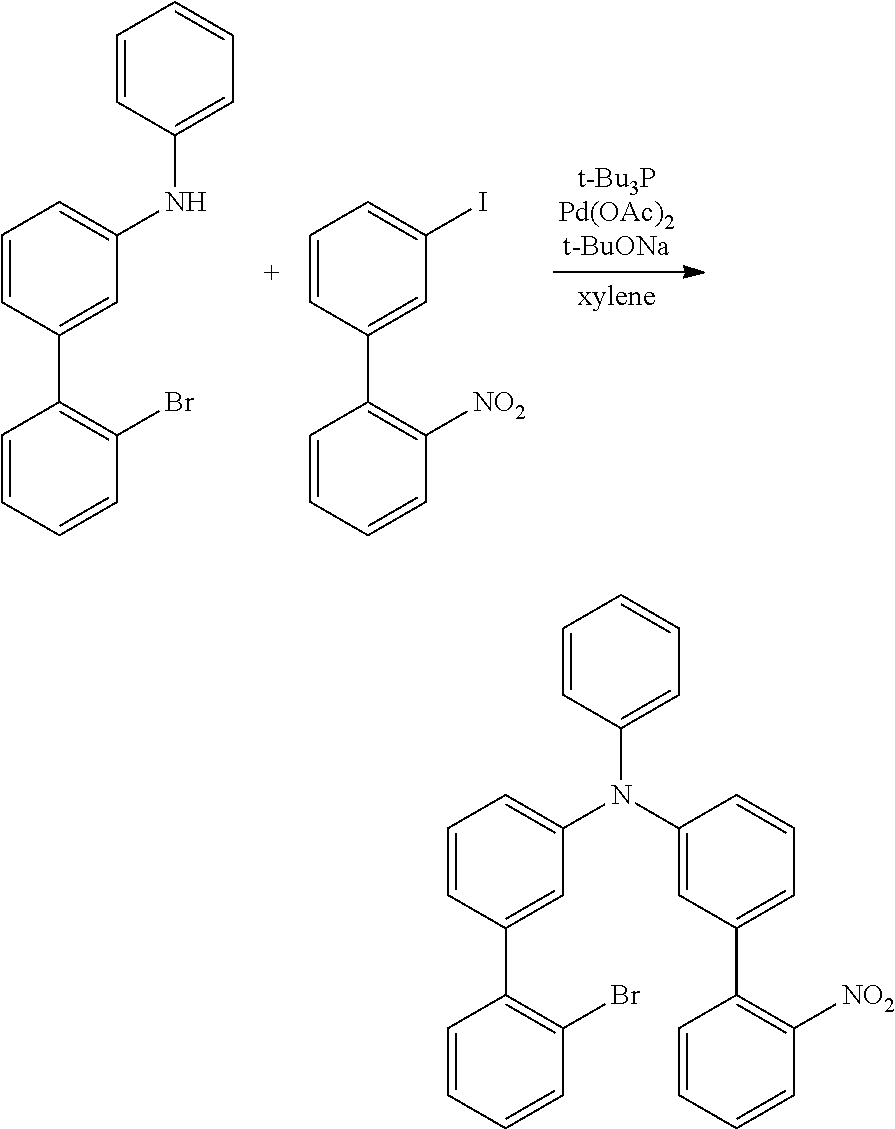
C1=CC(NC2=CC=CC(C3=C(Br)C=CC=C3)=C2)=CC=C1.IC1=CC=CC(C2=C([NO2])C=CC=C2)=C1.N(C1=CC=CC(C2=C(Br)C=CC=C2)=C1)(C1=CC(C2=C([NO2])C=CC=C2)=CC=C1)C1=CC=CC=C1
